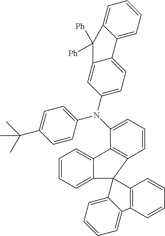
C(C1=CC=C(N(C2=CC=CC3=C2C2=CC=CC=C2C32C3=C(C=CC=C3)C3=CC=CC=C23)C2=CC=C3C(=C2)C([Ph])([Ph])C2=CC=CC=C32)C=C1)(C)(C)C
